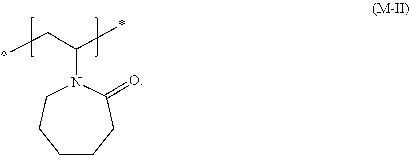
C1CCC(=O)N(C(C*)*)CC1
